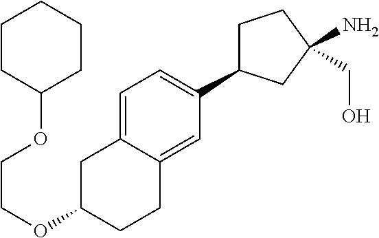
O(C1CCC2=CC(C3CCC(N)(CO)C3)=CC=C2C1)CCOC1CCCCC1
